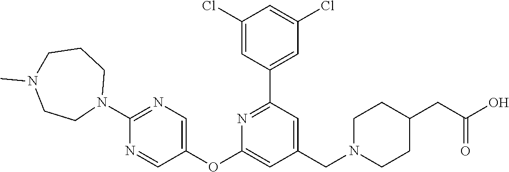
C1(Cl)=CC(C2=NC(OC3=CN=C(N4CCCN(C)CC4)N=C3)=CC(CN3CCC(CC(O)=O)CC3)=C2)=CC(Cl)=C1
